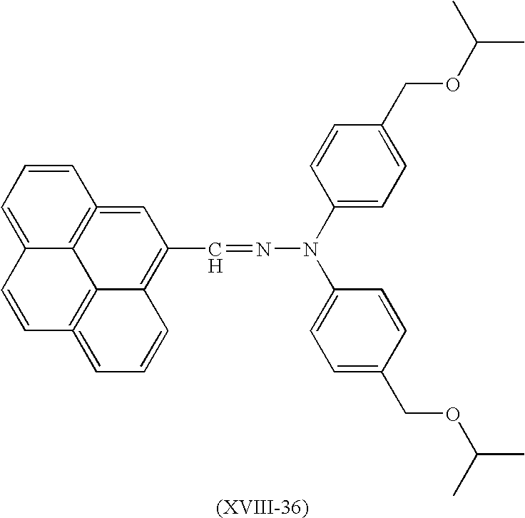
C12=CC=CC3=C1C1=C(=CC=CC1=C(C=NN(C1=CC=C(COC(C)C)C=C1)C1=CC=C(COC(C)C)C=C1)C=3)C=C2
